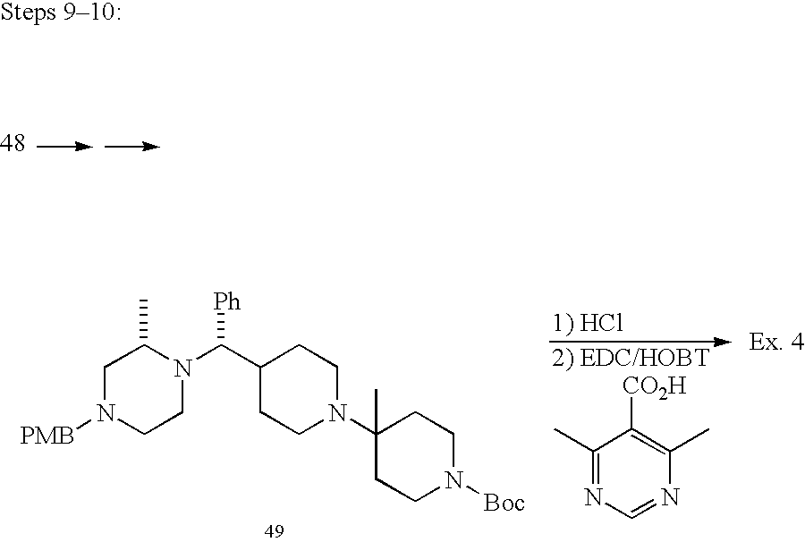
C1N([PMB])CCN(C(C2CCN(C3(C)CCN([Boc])CC3)CC2)[Ph])C1C.C1(C)=NC=NC(C)=C1[CO2H]
